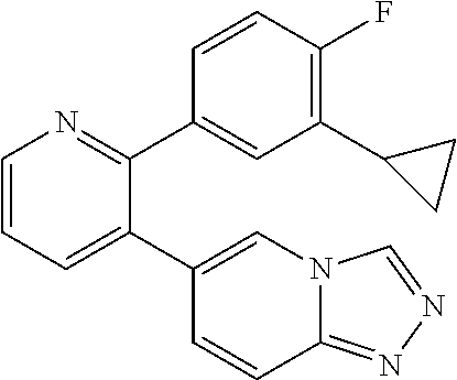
C1=CC=C(C2=CN3C(=NN=C3)C=C2)C(C2=CC(C3CC3)=C(F)C=C2)=N1
